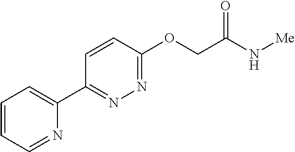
C1=CC=NC(C2=NN=C(OCC(=O)N[Me])C=C2)=C1
